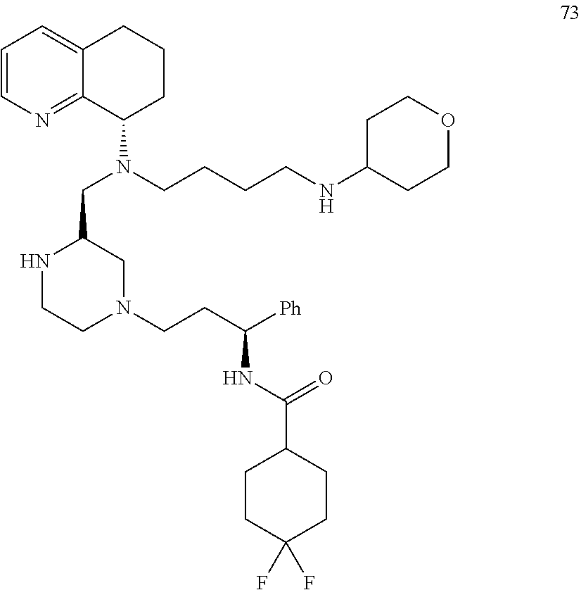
C12=NC=CC=C1CCCC2N(CCCCNC1CCOCC1)CC1NCCN(CCC(NC(=O)C2CCC(F)(F)CC2)[Ph])C1
